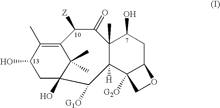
C12=C(C)C(O)CC(O)(C([G1O])C3([H])C(C)(C(=O)C1[Z])C(O)CC1C3([G2O])CO1)C2(C)C
